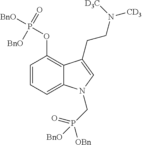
C1=CC=C2C(=C1OP([BnO])(=O)[BnO])C(CCN([CD3])[D3C])=CN2CP([BnO])(=O)[OBn]
